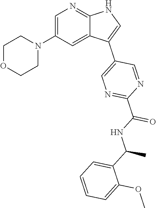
C1=C(N2CCOCC2)C=C2C(=N1)NC=C2C1=CN=C(C(NC(C2=CC=CC=C2OC)C)=O)N=C1
